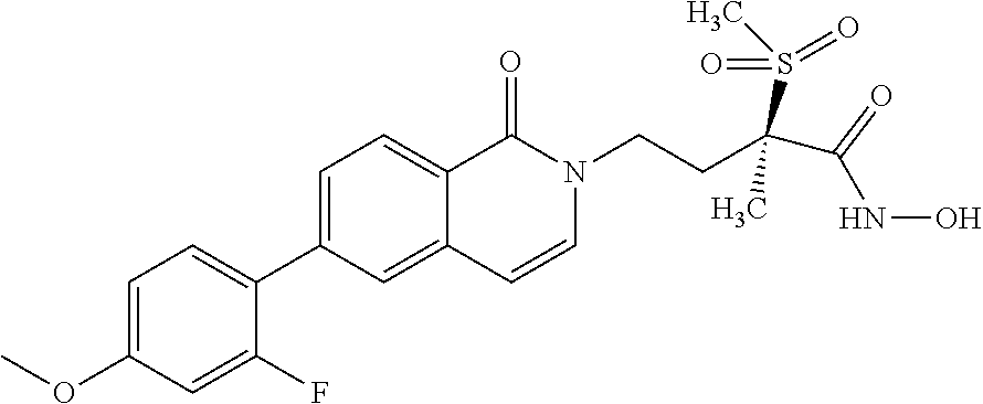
C1=C(OC)C=C(F)C(C2=CC=C3C(=C2)C=CN(CCC(S(C)(=O)=O)(C)C(NO)=O)C3=O)=C1
